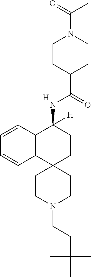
[H].C12=C(C=CC=C1)C(NC(C1CCN(C(=O)C)CC1)=O)([H])CCC21CCN(CCC(C)(C)C)CC1
